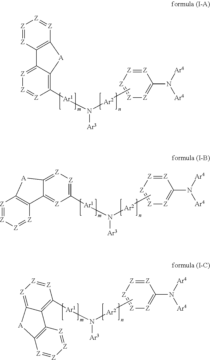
[Z]1=[Z]C2=C([Z]=[Z]1)[A]C1=C([Ar1]N([Ar3])[Ar2]C)[Z]=[Z][Z]=C21.[Z]1=[Z][Z]=[Z][Z]=C1N([Ar4])[Ar4].[Z]1=C2C(=[Z]C([Ar1]N([Ar3])[Ar2]C)=[Z]1)C1=C([Z]=[Z][Z]=[Z]1)[A]2.[Z]1=[Z][Z]=[Z][Z]=C1N([Ar4])[Ar4].[Z]1=[Z]C([Ar1]N([Ar3])[Ar2]C)=C2C(=[Z]1)[A]C1=C2[Z]=[Z][Z]=[Z]1.[Z]1=[Z][Z]=[Z][Z]=C1N([Ar4])[Ar4]
